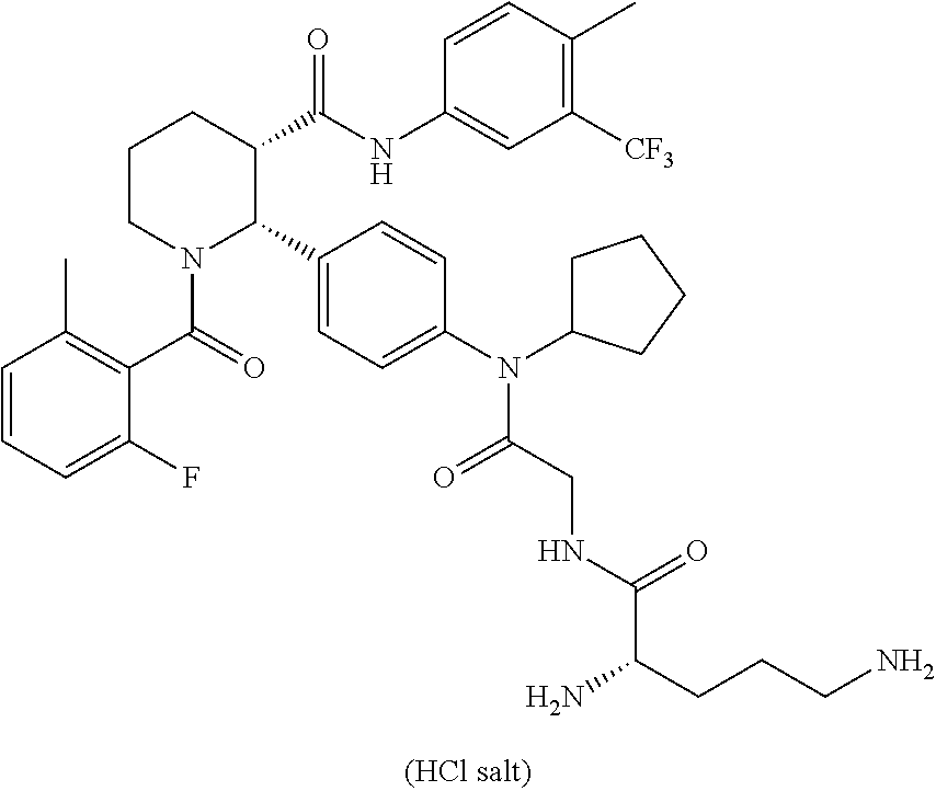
C1=CC=C(F)C(C(=O)N2C(C3=CC=C(N(C4CCCC4)C(CNC(C(CCCN)N)=O)=O)C=C3)C(C(NC3=CC([CF3])=C(C)C=C3)=O)CCC2)=C1C
